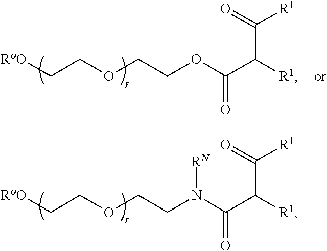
C(COCCOC(C([R1])C(=O)[R1])=O)[RoO].C(COCCN(C(C([R1])C(=O)[R1])=O)[RN])[RoO]
